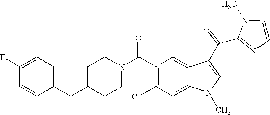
C1(F)=CC=C(CC2CCN(C(C3=C(Cl)C=C4C(=C3)C(C(C3=NC=CN3C)=O)=CN4C)=O)CC2)C=C1
